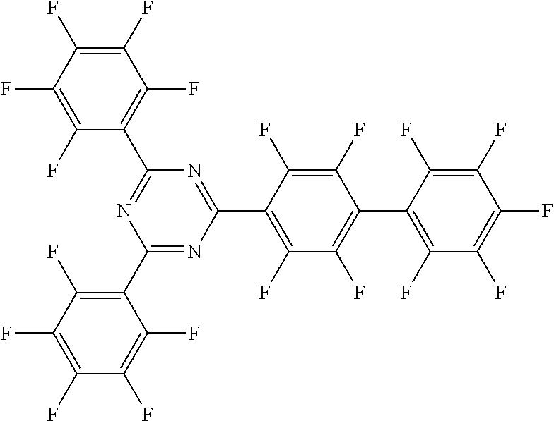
C1(F)=C(F)C(F)=C(F)C(F)=C1C1=NC(C2=C(F)C(F)=C(F)C(F)=C2F)=NC(C2=C(F)C(F)=C(C3=C(F)C(F)=C(F)C(F)=C3F)C(F)=C2F)=N1
